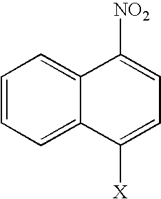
C12=CC=CC=C1C([X])=CC=C2[NO2]
